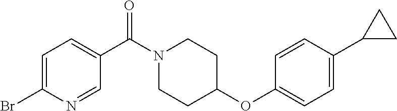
C1=C(Br)N=CC(C(N2CCC(OC3=CC=C(C4CC4)C=C3)CC2)=O)=C1
